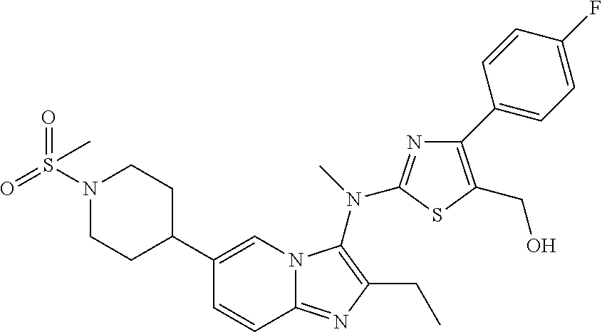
C1(C2CCN(S(=O)(=O)C)CC2)=CN2C(=NC(CC)=C2N(C)C2=NC(C3=CC=C(F)C=C3)=C(CO)S2)C=C1
